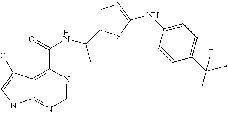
C12=NC=NC(C(=O)NC(C)C3=CN=C(NC4=CC=C(C(F)(F)F)C=C4)S3)=C1C(Cl)=CN2C
